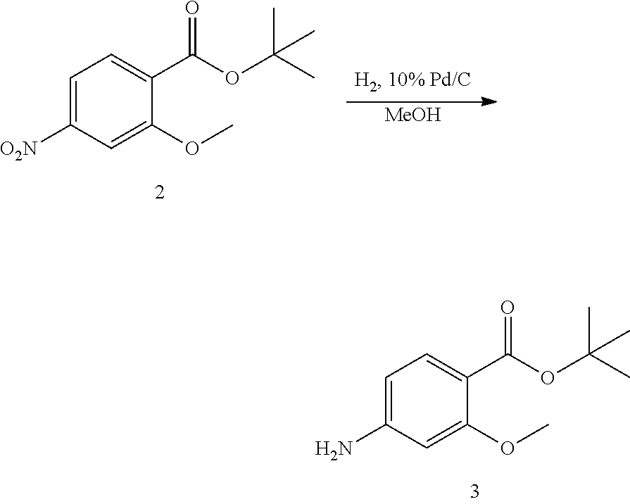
C1=C(N)C=C(OC)C(C(OC(C)(C)C)=O)=C1.C1=C([O2N])C=C(OC)C(C(OC(C)(C)C)=O)=C1.[MeOH]
